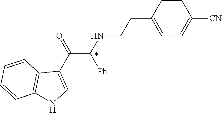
C1=CC(CCNC(C(C2=CNC3=C2C=CC=C3)=O)[Ph])=CC=C1[CN]
